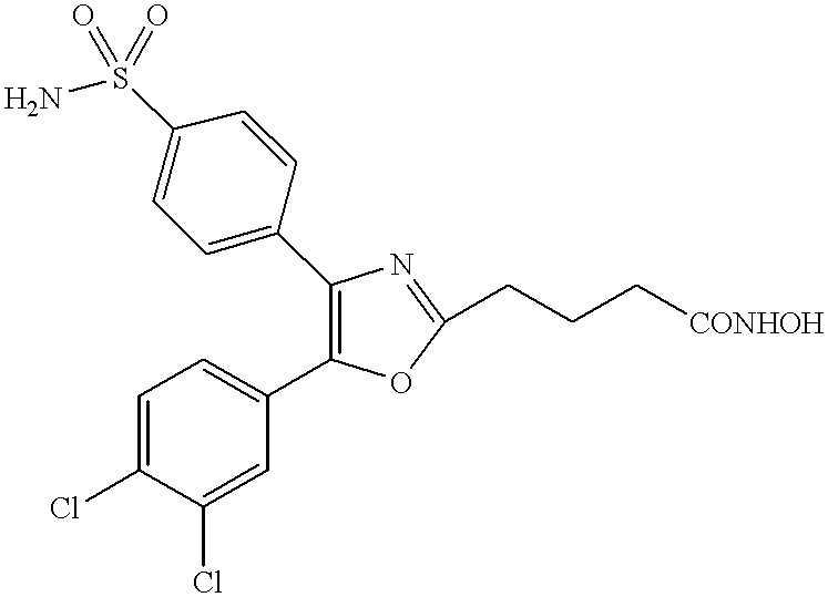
C1(C2=CC=C(S(=O)(=O)N)C=C2)=C(C2=CC=C(Cl)C(Cl)=C2)OC(CCC[CONHOH])=N1
